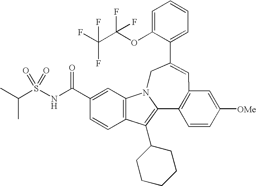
C1=C(OC(C(F)(F)F)(F)F)C(C2=CC3=C(C4=C(C5CCCCC5)C5=C(C=C(C(NS(C(C)C)(=O)=O)=O)C=C5)N4C2)C=CC([OMe])=C3)=CC=C1
